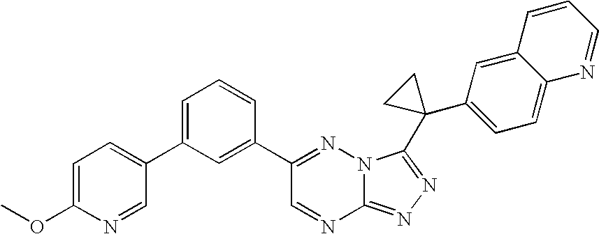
C12=NN=C(C3(C4=CC=C5C(=C4)C=CC=N5)CC3)N1N=C(C1=CC(C3=CC=C(OC)N=C3)=CC=C1)C=N2
